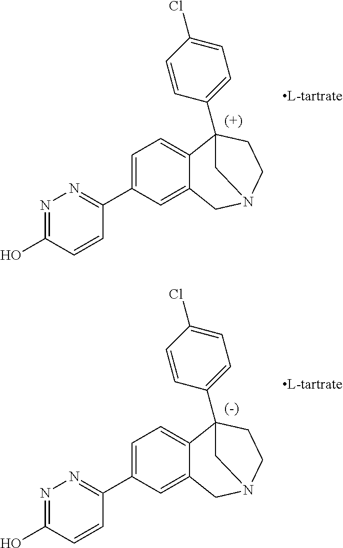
C1=C(C2=NN=C(O)C=C2)C=C2C(=C1)C1(C3=CC=C(Cl)C=C3)CCN(C2)C1.C1=C(C2=NN=C(O)C=C2)C=C2C(=C1)C1(C3=CC=C(Cl)C=C3)CCN(C2)C1
